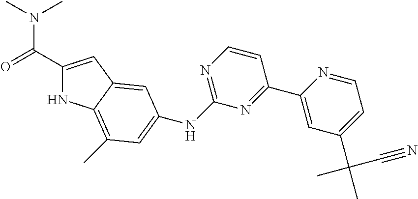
C1(C(=O)N(C)C)=CC2=CC(NC3=NC=CC(C4=CC(C(C)(C#N)C)=CC=N4)=N3)=CC(C)=C2N1
